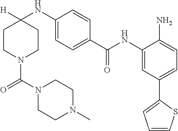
C1CN(C(N2CCN(C)CC2)=O)CCC1(NC1=CC=C(C(NC2=CC(C3=CC=CS3)=CC=C2N)=O)C=C1)[H]
